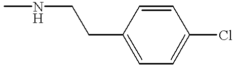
CNCCC1=CC=C(Cl)C=C1
